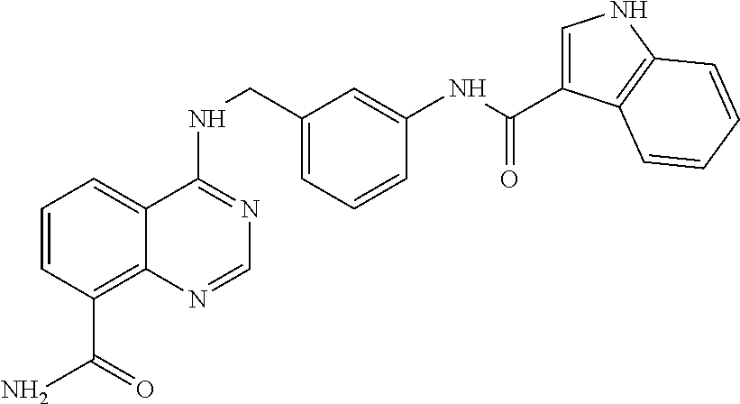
C1=CC(C(N)=O)=C2C(=C1)C(NCC1=CC=CC(NC(=O)C3=CNC4=C3C=CC=C4)=C1)=NC=N2
